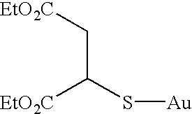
C(S[Au])(C[EtO2C])[EtO2C]
